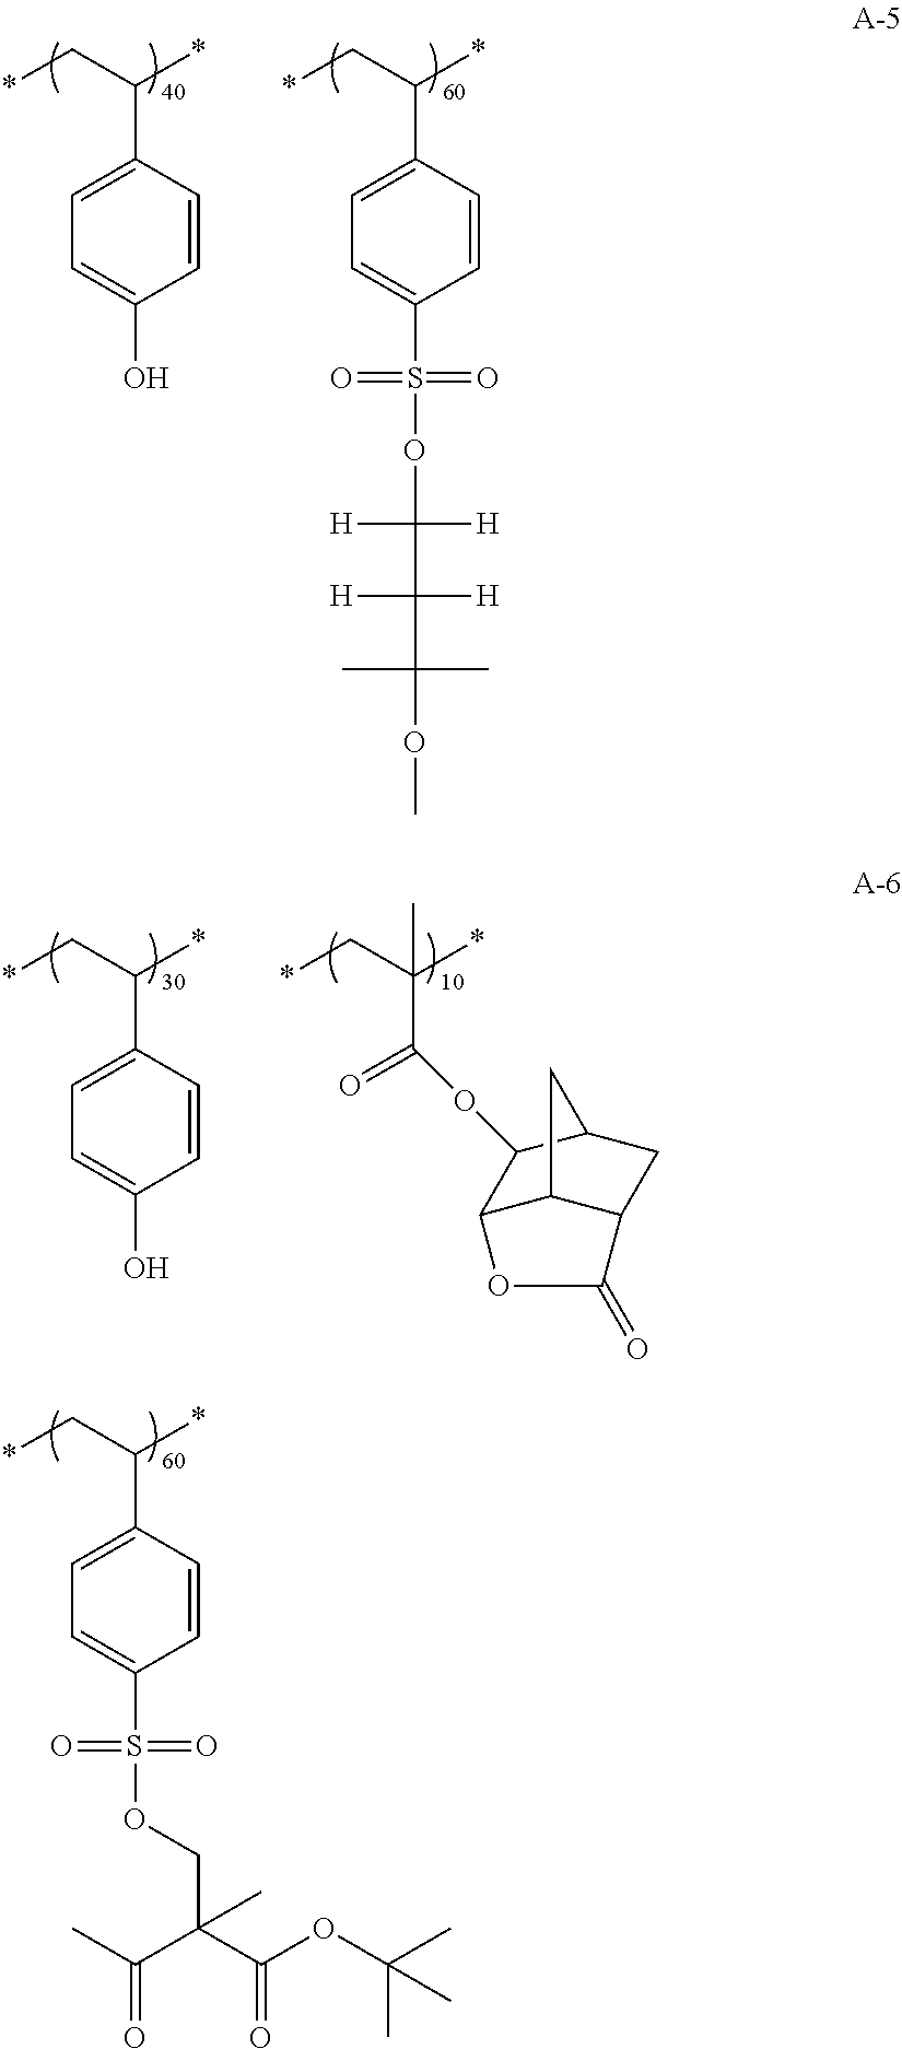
C1(C(C*)*)=CC=C(O)C=C1.C1(C(C*)*)=CC=C(S(OC(C([H])([H])C(C)(C)OC)([H])[H])(=O)=O)C=C1.C1(C(C*)*)=CC=C(O)C=C1.C(=O)(OC1C2C3C(CC1C3)C(=O)O2)C(C*)(*)C.C1(C(C*)*)=CC=C(S(OCC(C(OC(C)(C)C)=O)(C(C)=O)C)(=O)=O)C=C1
